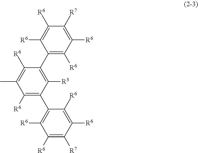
C1(C2=C([R3])C(C3=C([R6])C([R6])=C([R7])C([R6])=C3[R6])=C([R6])C(C)=C2[R6])=C([R6])C([R6])=C([R7])C([R6])=C1[R6]
